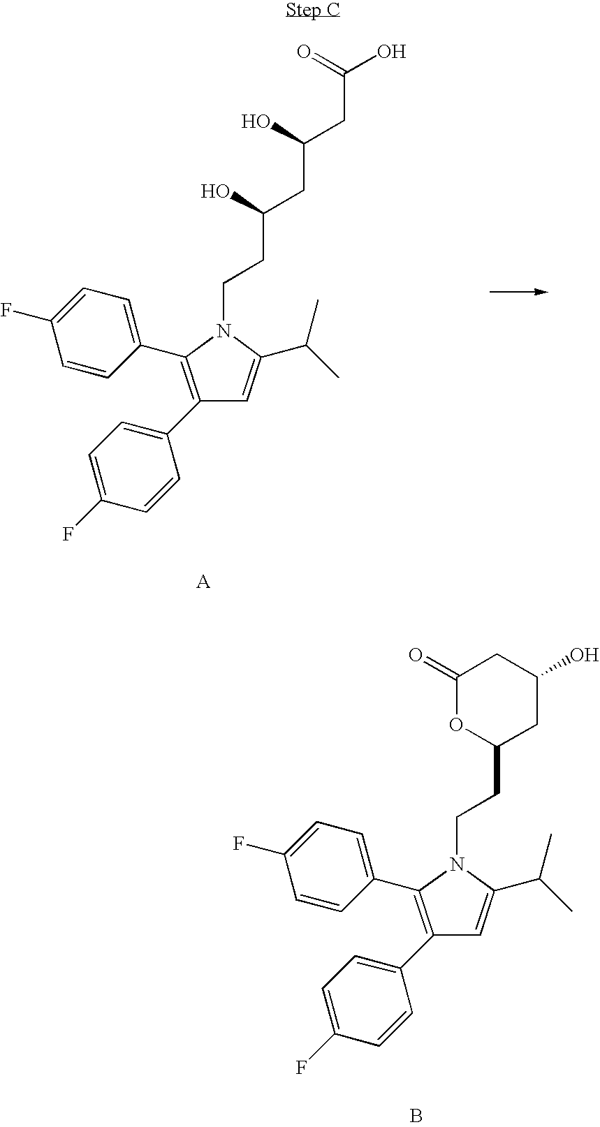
C1(C2=C(C3=CC=C(F)C=C3)C=C(C(C)C)N2CCC(CC(CC(O)=O)O)O)=CC=C(F)C=C1.C1(C2=C(C3=CC=C(F)C=C3)C=C(C(C)C)N2CCC2CC(O)CC(=O)O2)=CC=C(F)C=C1.B
